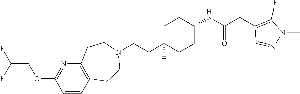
C1C(CCN2CCC3=C(CC2)C=CC(OCC(F)F)=N3)(F)CCC(NC(CC2=C(F)N(C)N=C2)=O)C1
